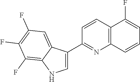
C12=C(C=CC(C3=CNC4=C(F)C(F)=C(F)C=C34)=N1)C(F)=CC=C2
